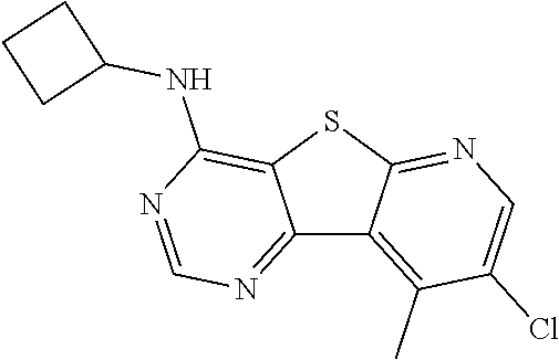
C12=NC=NC(NC3CCC3)=C1SC1=NC=C(Cl)C(C)=C21
